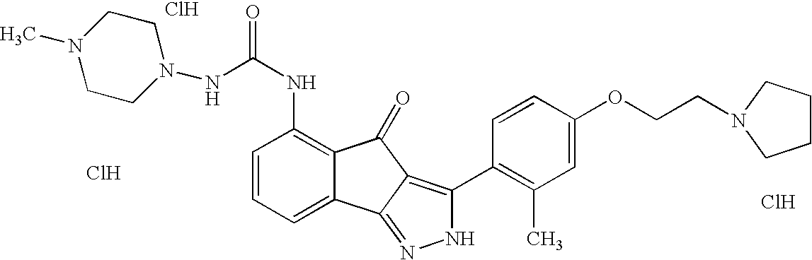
Cl.Cl.C1=CC=C2C(=C1NC(=O)NN1CCN(C)CC1)C(=O)C1=C(C3=C(C)C=C(OCCN4CCCC4)C=C3)NN=C21.Cl
